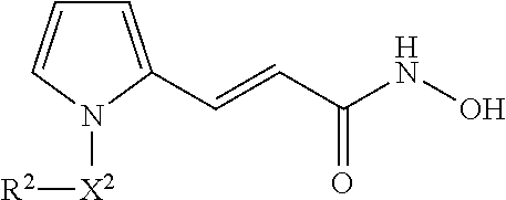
C(=CC(NO)=O)C1=CC=CN1[X2][R2]
